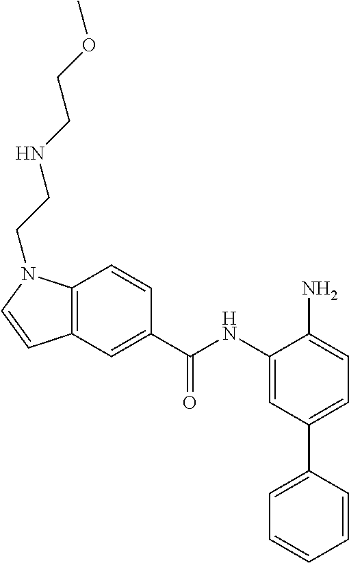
C1=C(C(NC2=CC(C3=CC=CC=C3)=CC=C2N)=O)C=CC2=C1C=CN2CCNCCOC
